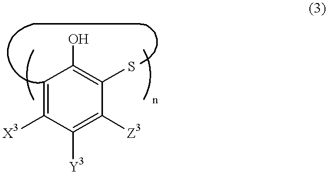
C1=C([X3])C([Y3])=C([Z3])C(S)=C1O
